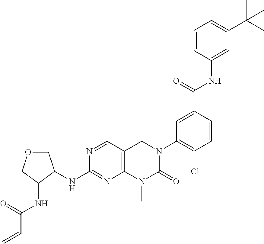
N(C1=NC2=C(C=N1)CN(C1=C(Cl)C=CC(C(=O)NC3=CC(C(C)(C)C)=CC=C3)=C1)C(=O)N2C)C1C(NC(C=C)=O)COC1
